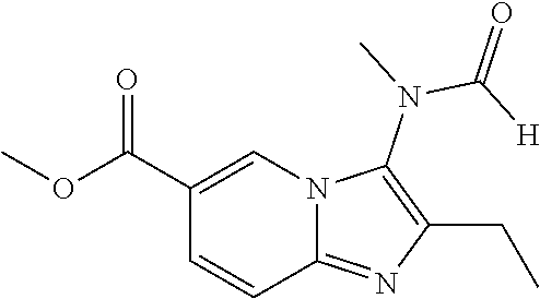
C(C1=CN2C(=NC(CC)=C2N(C(=O)[H])C)C=C1)(OC)=O
